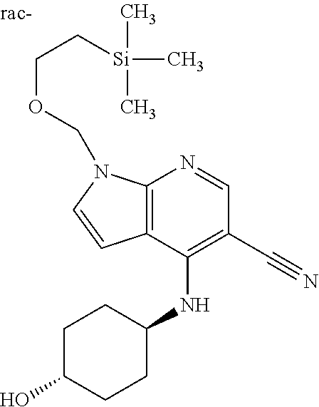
C1C(O)CCC(NC2=C(C#N)C=NC3=C2C=CN3COCC[Si](C)(C)C)C1
